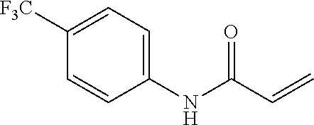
[F3C]C1=CC=C(NC(C=C)=O)C=C1
